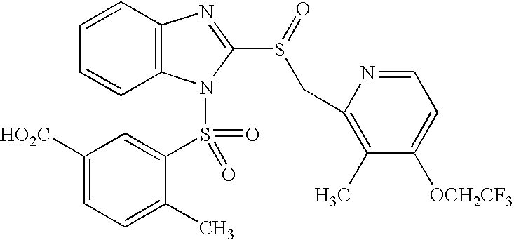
C12=C(C=CC=C1)N=C(S(=O)CC1=C(C)C([OCH2CF3])=CC=N1)N2S(=O)(=O)C1=CC([HO2C])=CC=C1C
